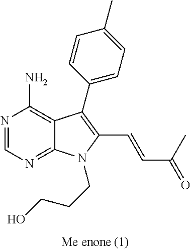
N1=CN=C2C(=C1N)C(C1=CC=C(C)C=C1)=C(C=CC(C)=O)N2CCCO.[Me enone (1)]
